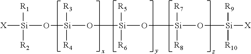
[X][Si]([R1])([R2])O[Si]([R3])([R4])O[Si]([R5])([R6])O[Si]([R7])([R8])O[Si]([R9])([R10])[X]
